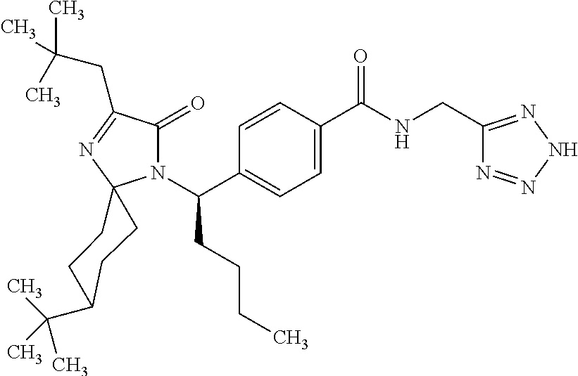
C1=C(C(=O)NCC2=NNN=N2)C=CC(C(N2C(=O)C(CC(C)(C)C)=NC23CCC(C(C)(C)C)CC3)CCCC)=C1
